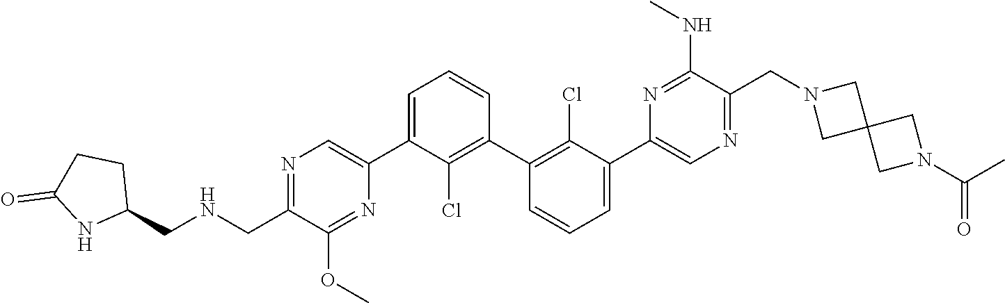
CC(N1CC2(CN(CC3=NC=C(C4=CC=CC(C5=C(Cl)C(C6=CN=C(C[HN]CC7CCC(=O)N7)C(OC)=N6)=CC=C5)=C4Cl)N=C3NC)C2)C1)=O
